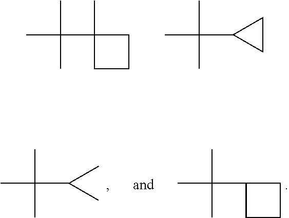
C1(C)(C(C)(C)C)CCC1.C1(C(C)(C)C)CC1.C(C(C)(C)C)(C)C.C1(C(C)(C)C)CCC1
